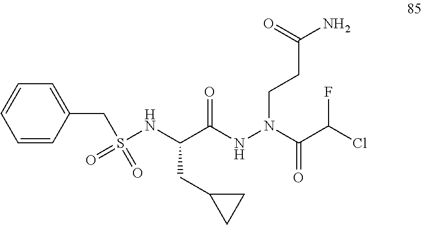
C(C(NN(C(C(Cl)F)=O)CCC(N)=O)=O)(NS(CC1=CC=CC=C1)(=O)=O)CC1CC1
